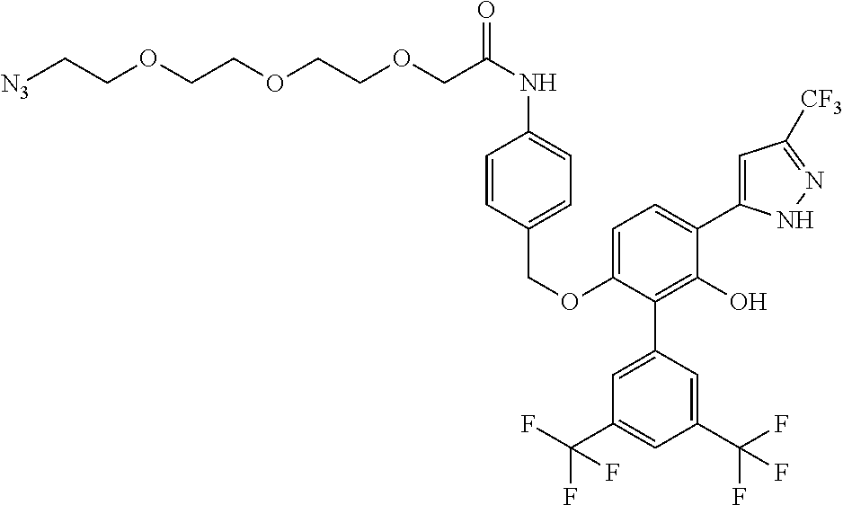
C1(OCC2=CC=C(NC(=O)COCCOCCOCC[N3])C=C2)=CC=C(C2=CC([CF3])=NN2)C(O)=C1C1=CC(C(F)(F)F)=CC(C(F)(F)F)=C1
